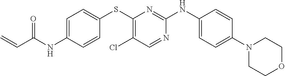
C1(SC2=CC=C(NC(C=C)=O)C=C2)=C(Cl)C=NC(NC2=CC=C(N3CCOCC3)C=C2)=N1
